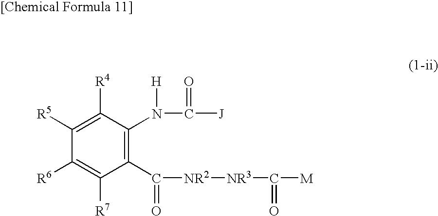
C1([R5])=C([R4])C(N(C([J])=O)[H])=C(C([NR2][NR3]C([M])=O)=O)C([R7])=C1[R6]
